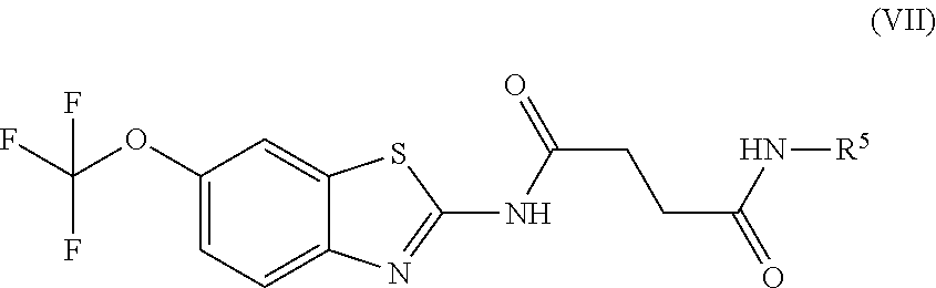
C1(OC(F)(F)F)=CC=C2C(=C1)SC(NC(=O)CCC(=O)N[R5])=N2
